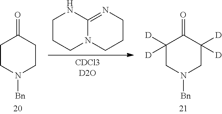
[CDCl3D2O].C12=NCCCN1CCCN2.C1CC(=O)CCN1[Bn].C1C([D])([D])C(=O)C([D])([D])CN1[Bn]
